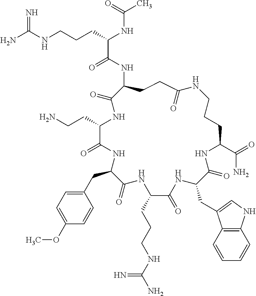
NC(NCCCC(NC(C)=O)C(=O)NC1CCC(=O)NCCCC(C(=O)N)NC(=O)C(CC2=CNC3=C2C=CC=C3)NC(=O)C(CCCNC(N)=N)NC(=O)C(CC2=CC=C(OC)C=C2)NC(=O)C(CCN)NC1=O)=N
